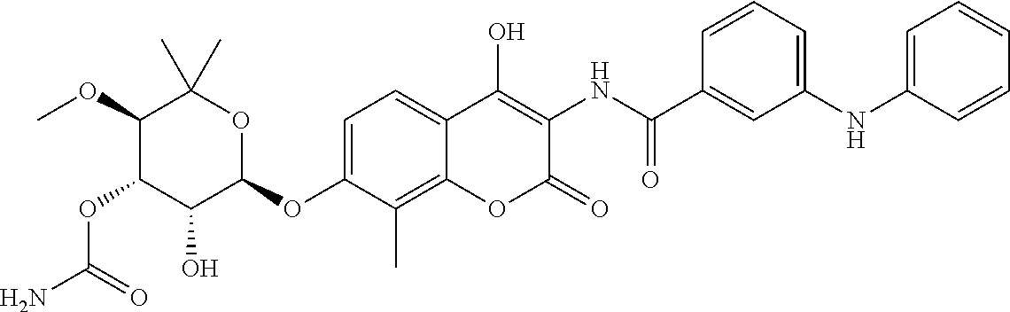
NC(=O)OC1C(O)C(OC2=CC=C3C(=C2C)OC(=O)C(NC(=O)C2=CC(NC4=CC=CC=C4)=CC=C2)=C3O)OC(C)(C)C1OC
